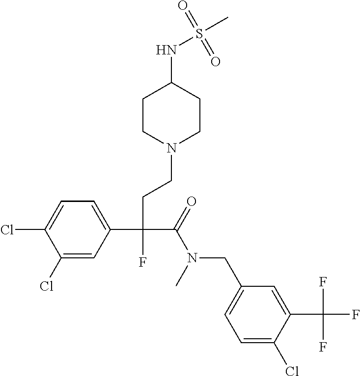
C1(Cl)=CC(C(CCN2CCC(NS(C)(=O)=O)CC2)(C(=O)N(CC2=CC=C(Cl)C(C(F)(F)F)=C2)C)F)=CC=C1Cl
